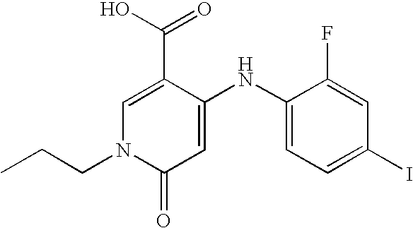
C1=C(C(O)=O)C(NC2=CC=C(I)C=C2F)=CC(=O)N1CCC
